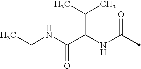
C(C(NC(=O)C)C(C)C)(=O)NCC
